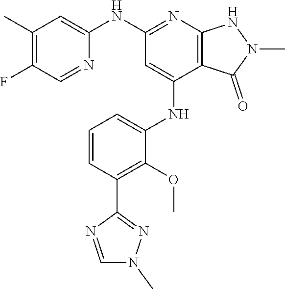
C1(NC2=NC3=C(C(NC4=CC=CC(C5=NN(C)C=N5)=C4OC)=C2)C(=O)N(C)N3)=CC(C)=C(F)C=N1
